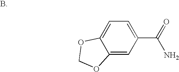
C12=CC(C(N)=O)=CC=C1OCO2
